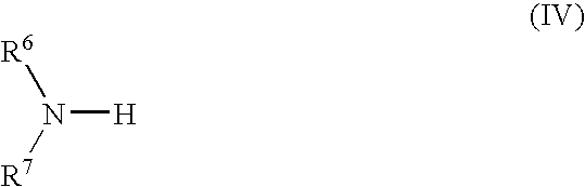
N([H])([R6])[R7]
